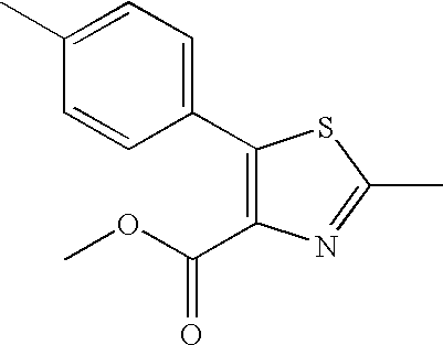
C1(C2=CC=C(C)C=C2)=C(C(OC)=O)N=C(C)S1
